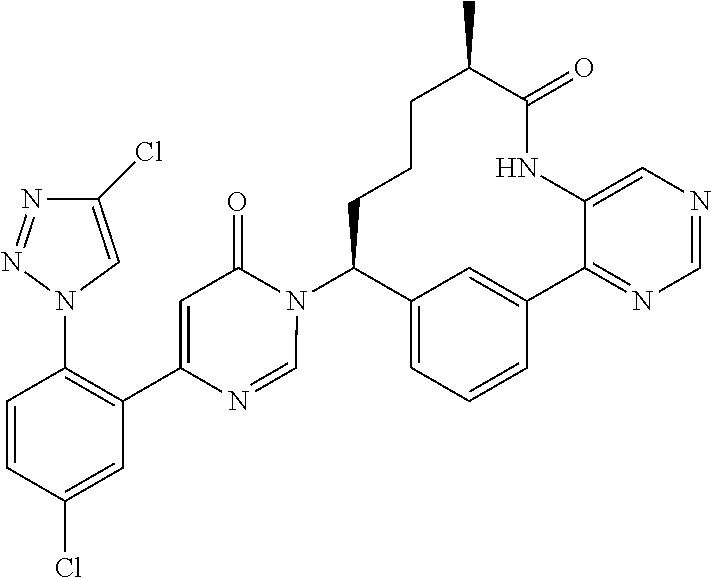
C12=CC=CC(=C1)C1=NC=NC=C1NC(=O)C(C)CCCC2N1C(=O)C=C(C2=C(N3C=C(Cl)N=N3)C=CC(Cl)=C2)N=C1
